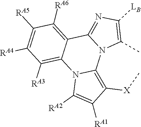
C1([RA5])=C([RA4])C([RA3])=C2C(=C1[RA6])C1=NC([LB])=C(C)N1C1=C([X]C)C([RA1])=C([RA2])N21
